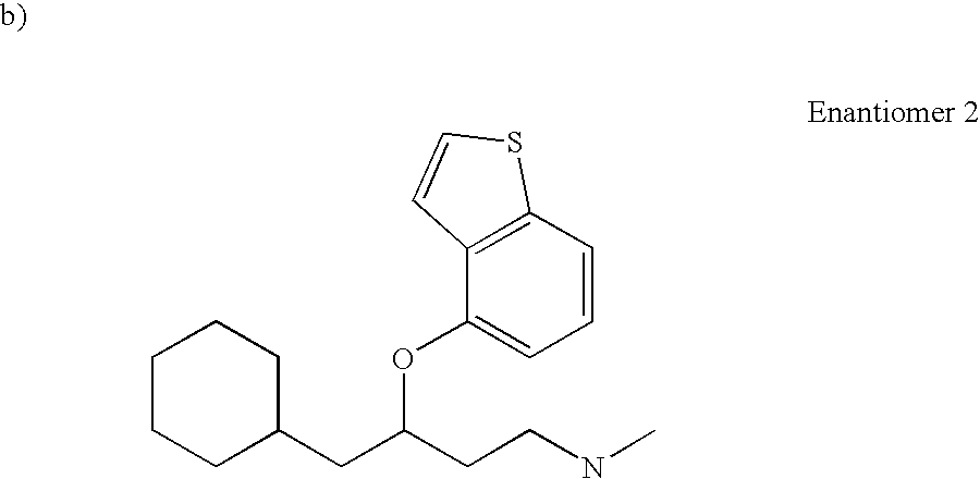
C1CCC(CC(CCNC)OC2=CC=CC3=C2C=CS3)CC1
